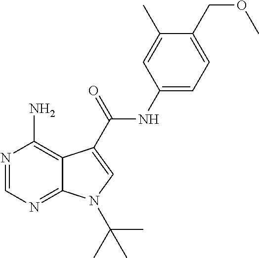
N1=CN=C2C(=C1N)C(C(NC1=CC=C(COC)C(C)=C1)=O)=CN2C(C)(C)C
